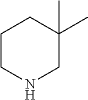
C1CNCC(C)(C)C1
